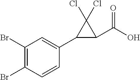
C1(Br)=C(Br)C=CC(C2C(C(O)=O)C2(Cl)Cl)=C1
